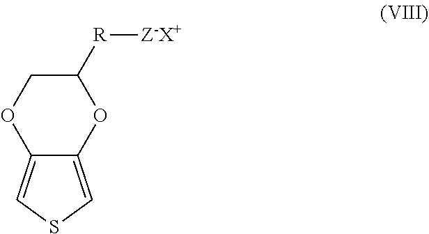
C1([R][Z-X+])COC2=CSC=C2O1
